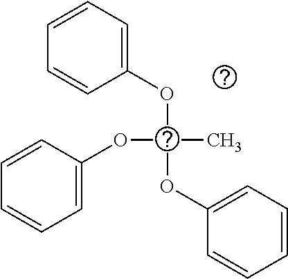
C1=CC=C(OC(OC2=CC=CC=C2)(C)OC2=CC=CC=C2)C=C1
